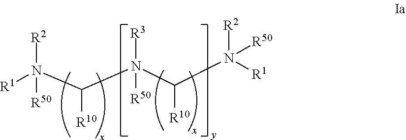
[R1]N(C(N(C(N([R1])([R2])[R50])[R10])([R3])[R50])[R10])([R2])[R50]
